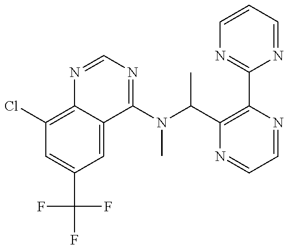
C1(Cl)=C2C(=CC(C(F)(F)F)=C1)C(N(C(C1=C(C3=NC=CC=N3)N=CC=N1)C)C)=NC=N2
